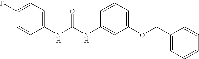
C1(F)=CC=C(NC(NC2=CC(OCC3=CC=CC=C3)=CC=C2)=O)C=C1
